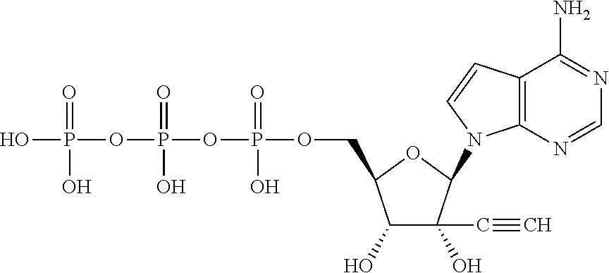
OP(=O)(OP(=O)(O)OP(=O)(O)OCC1C(O)C(O)(C#C)C(N2C3=C(C=C2)C(N)=NC=N3)O1)O
